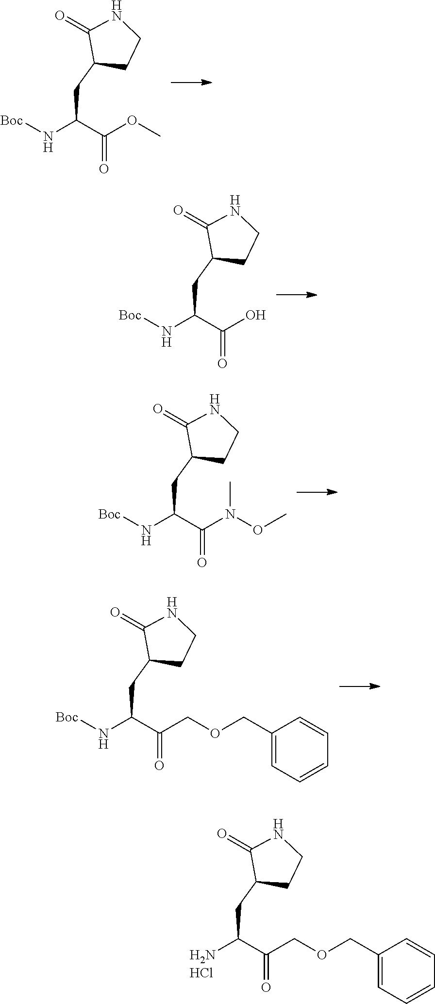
[Boc]NC(C(OC)=O)CC1CCNC1=O.[Boc]NC(C(O)=O)CC1CCNC1=O.[Boc]NC(C(N(OC)C)=O)CC1CCNC1=O.[Boc]NC(C(COCC1=CC=CC=C1)=O)CC1CCNC1=O.NC(C(COCC1=CC=CC=C1)=O)CC1CCNC1=O.Cl
